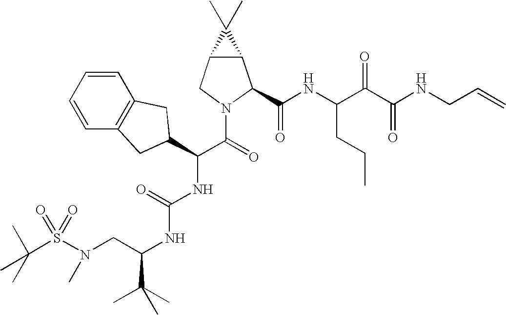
S(N(CC(NC(NC(C(=O)N1C(C(NC(C(C(NCC=C)=O)=O)CCC)=O)C2C(C1)C2(C)C)C1CC2=C(C=CC=C2)C1)=O)C(C)(C)C)C)(=O)(=O)C(C)(C)C
